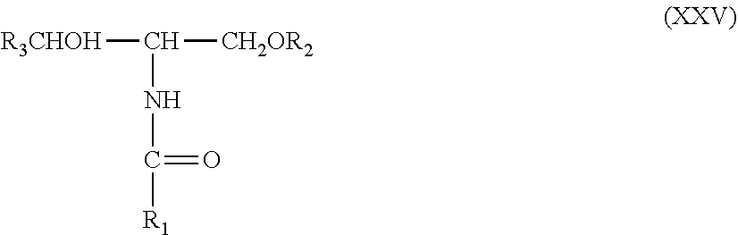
[R3CHOH]C([CH2OR2])NC(=O)[R1]
